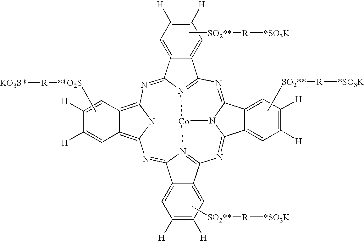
N1=C2N3C(=NC4=N5C(=NC6=C7C(=C8N6[Co]35N3=C1C1=CC([H])=C([H])C=C1C3=N8)C=C([H])C([H])=C7)C1=CC([H])=C([H])C=C41)C1=CC([H])=C([H])C=C21.C[**O2S][R][KO3S*].C[SO2**][R][*SO3K].C[SO2**][R][*SO3K].C[SO2**][R][*SO3K]
